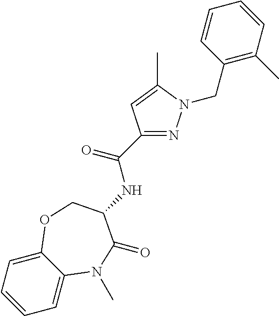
C1=C2C(=CC=C1)OCC(NC(C1=NN(CC3=C(C)C=CC=C3)C(C)=C1)=O)C(=O)N2C
